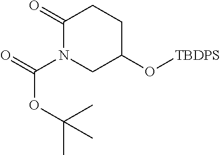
C1(=O)N(C(=O)OC(C)(C)C)CC(O[TBDPS])CC1
